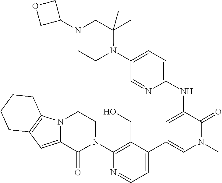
C1(N2CCN3C(=CC4=C3CCCC4)C2=O)=C(CO)C(C2=CN(C)C(=O)C(NC3=CC=C(N4C(C)(C)CN(C5COC5)CC4)C=N3)=C2)=CC=N1
